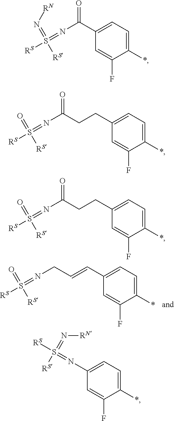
C(=CCN=S([RS])(=O)[RS])C1=CC=C(*)C(F)=C1.C1(*)=CC=C(C(N=S([RS])(=N[RN])[RS])=O)C=C1F.C(CC(N=S([RS])(=O)[RS])=O)C1=CC=C(*)C(F)=C1.C(CC(N=S([RS])(=O)[RS])=O)C1=CC=C(*)C(F)=C1.C1(*)=CC=C(N=S([RS])(=N[RN])[RS])C=C1F
